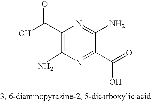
C1(C(O)=O)=C(N)N=C(C(=O)O)C(N)=N1
